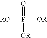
[RO]P([OR])(=O)[OR]
